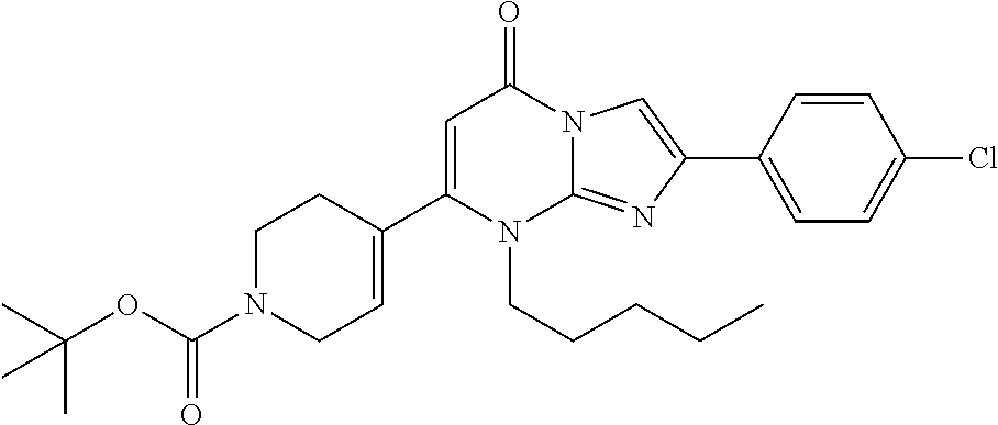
C1(C2=CC(=O)N3C(=NC(C4=CC=C(Cl)C=C4)=C3)N2CCCCC)=CCN(C(OC(C)(C)C)=O)CC1
